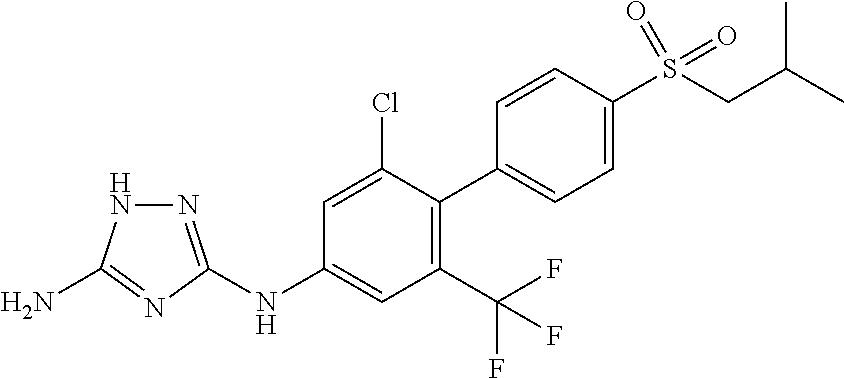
N(C1=CC(C(F)(F)F)=C(C2=CC=C(S(CC(C)C)(=O)=O)C=C2)C(Cl)=C1)C1=NNC(N)=N1
